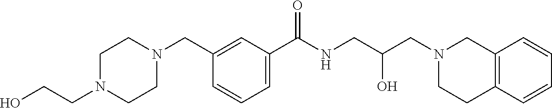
C1(CN2CCN(CCO)CC2)=CC(C(NCC(CN2CCC3=C(C2)C=CC=C3)O)=O)=CC=C1
